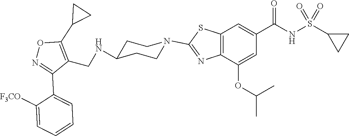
C1CC(NCC2=C(C3CC3)ON=C2C2=CC=CC=C2[F3CO])CCN1C1=NC2=C(C=C(C(NS(C3CC3)(=O)=O)=O)C=C2OC(C)C)S1
